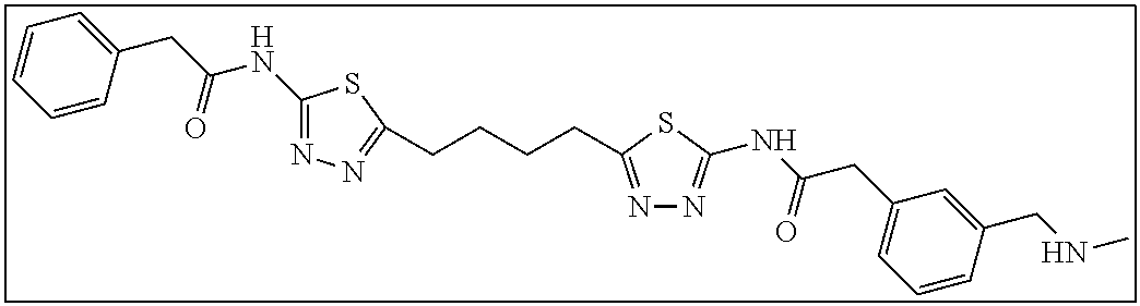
C1(NC(CC2=CC=CC=C2)=O)=NN=C(CCCCC2=NN=C(NC(CC3=CC=CC(CNC)=C3)=O)S2)S1
